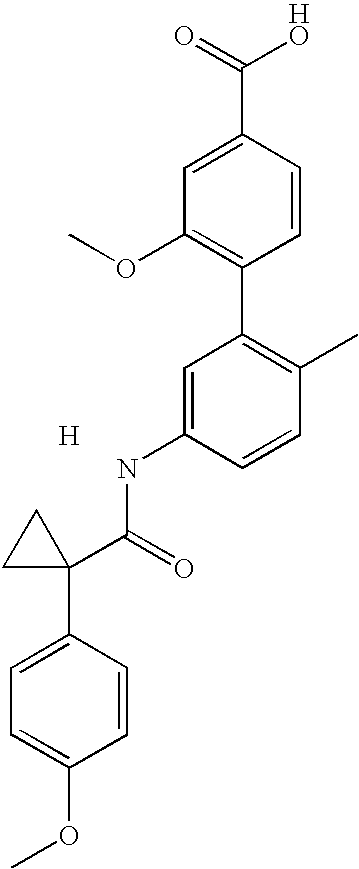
[H].C1=C(NC(C2(C3=CC=C(OC)C=C3)CC2)=O)C=CC(C)=C1C1=C(OC)C=C(C(=O)O)C=C1
